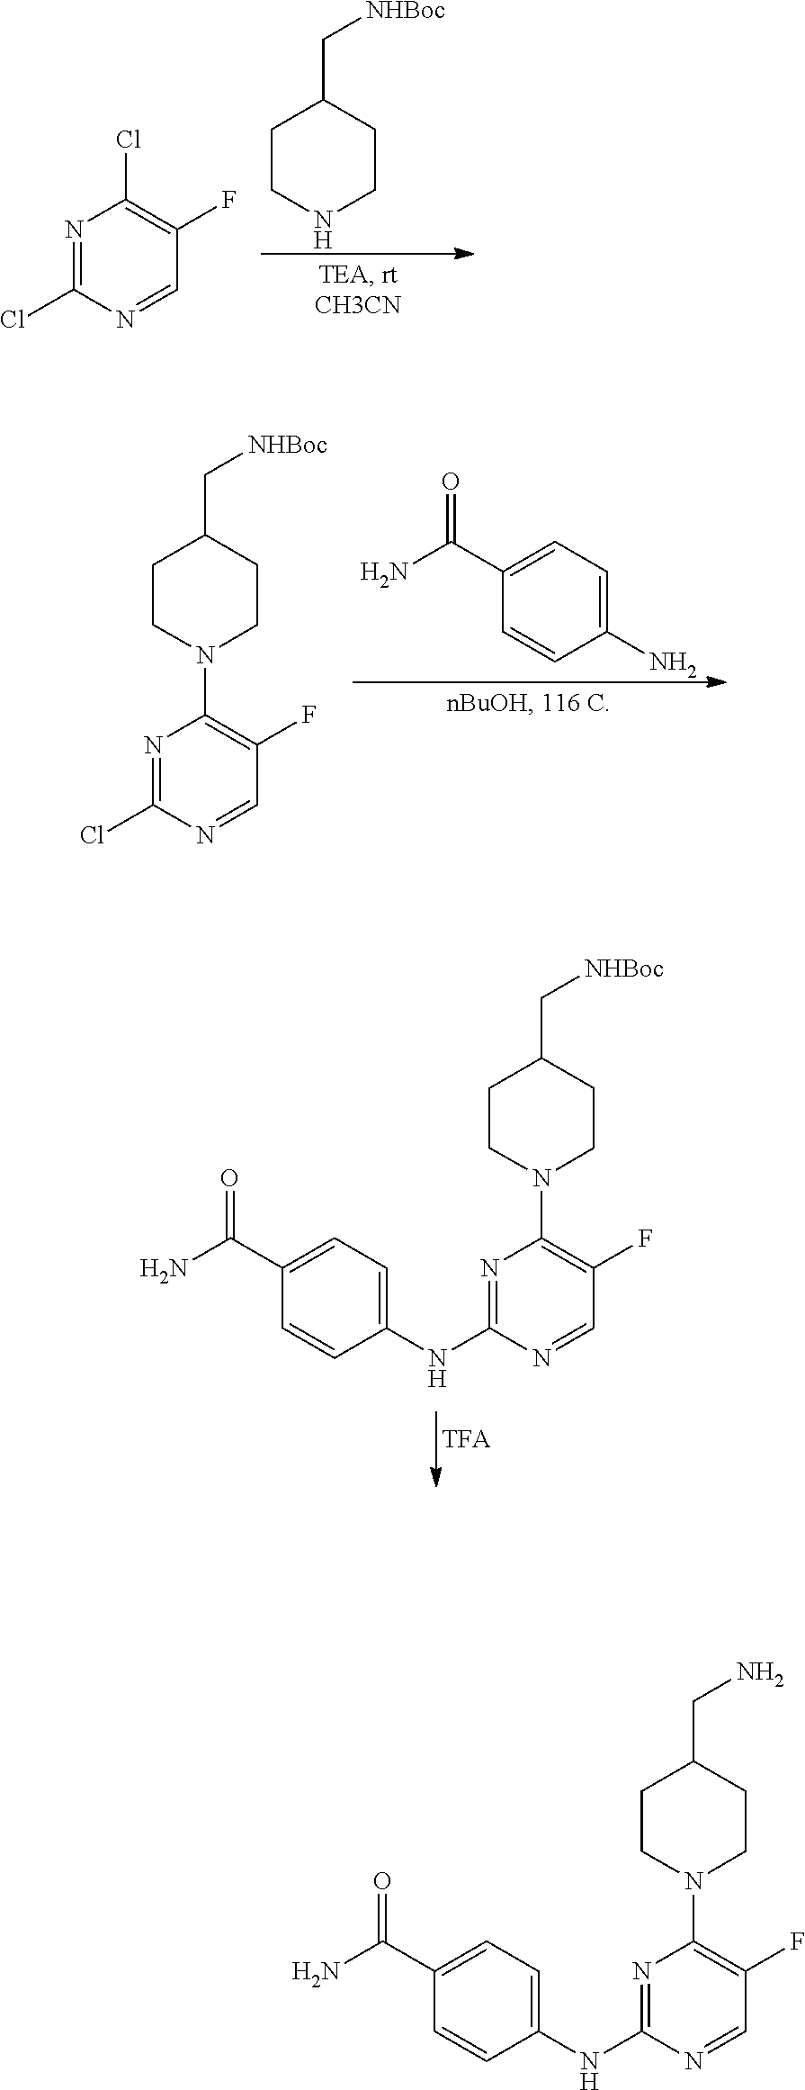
C1CNCCC1C[NHBoc].N1=C(Cl)N=CC(F)=C1Cl.N1=C(NC2=CC=C(C(N)=O)C=C2)N=CC(F)=C1N1CCC(C[NHBoc])CC1.C1(N)=CC=C(C(N)=O)C=C1.N1=C(Cl)N=CC(F)=C1N1CCC(C[NHBoc])CC1.N1=C(NC2=CC=C(C(N)=O)C=C2)N=CC(F)=C1N1CCC(CN)CC1
